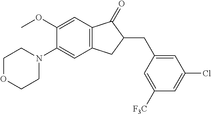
C1(OC)=CC2=C(C=C1N1CCOCC1)CC(CC1=CC(Cl)=CC([F3C])=C1)C2=O
